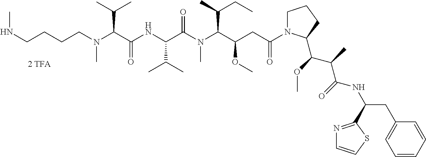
C(N(C(C(NC(C(N(C(C(OC)CC(=O)N1CCCC1C(C(C(NC(CC1=CC=CC=C1)C1=NC=CS1)=O)C)OC)C(CC)C)C)=O)C(C)C)=O)C(C)C)C)CCCNC
